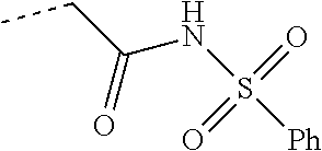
S(NC(CC)=O)(=O)(=O)[Ph]
